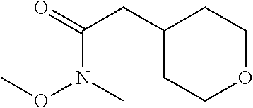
C1(CC(=O)N(C)OC)CCOCC1
